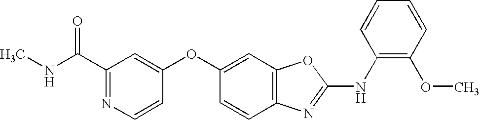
C1(C(NC)=O)=NC=CC(OC2=CC3=C(C=C2)N=C(NC2=C(OC)C=CC=C2)O3)=C1
